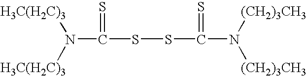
N(C(SSC(N([(CH2)3CH3])[(CH2)3CH3])=S)=S)([H3C(H2C)3])[H3C(H2C)3]
